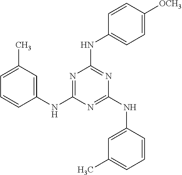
N1=C(NC2=CC(C)=CC=C2)N=C(NC2=CC(C)=CC=C2)N=C1NC1=CC=C([OCH3])C=C1
